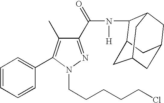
C1(C(=O)N([H])C2C3CC4CC(CC2C4)C3)=NN(CCCCCCl)C(C2=CC=CC=C2)=C1C
